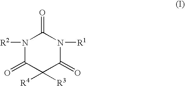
N1([R2])C(=O)C([R4])([R3])C(=O)N([R1])C1=O
